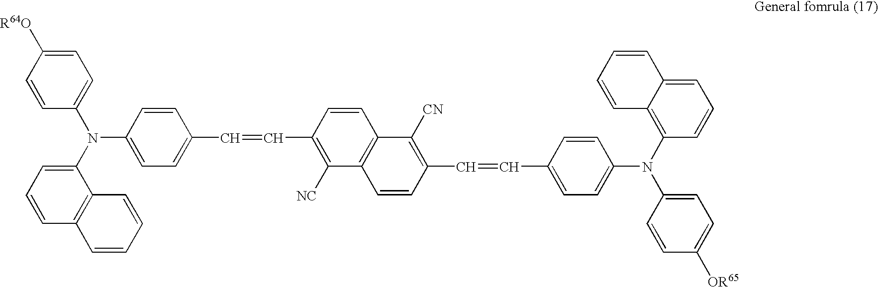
C1(N(C2=CC=C(C=CC3=C([NC])C4=C(C=C3)C([CN])=C(C=CC3=CC=C(N(C5=CC=C([OR65])C=C5)C5=C6C(=CC=C5)C=CC=C6)C=C3)C=C4)C=C2)C2=CC=CC3=C2C=CC=C3)=CC=C([R64O])C=C1
